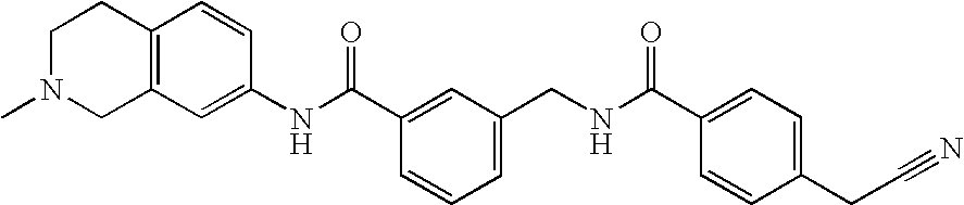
C1N(C)CC2=C(C1)C=CC(NC(C1=CC(CNC(C3=CC=C(CC#N)C=C3)=O)=CC=C1)=O)=C2
